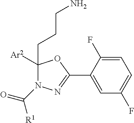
C1(CCCN)([Ar2])N(C([R1])=O)N=C(C2=CC(F)=CC=C2F)O1
